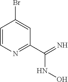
C1=CN=C(C(=N)NO)C=C1Br
